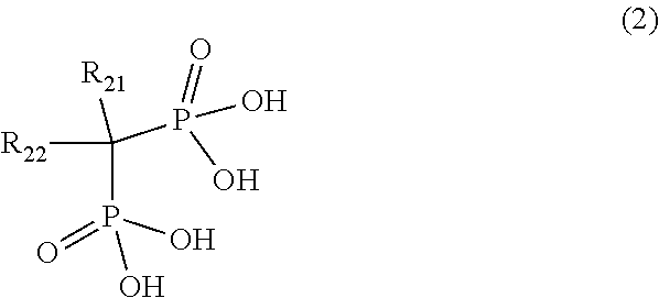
C(P(O)(O)=O)(P(O)(O)=O)([R22])[R21]
